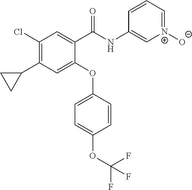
C1(C(NC2=C[N+]([O-])=CC=C2)=O)=CC(Cl)=C(C2CC2)C=C1OC1=CC=C(OC(F)(F)F)C=C1
